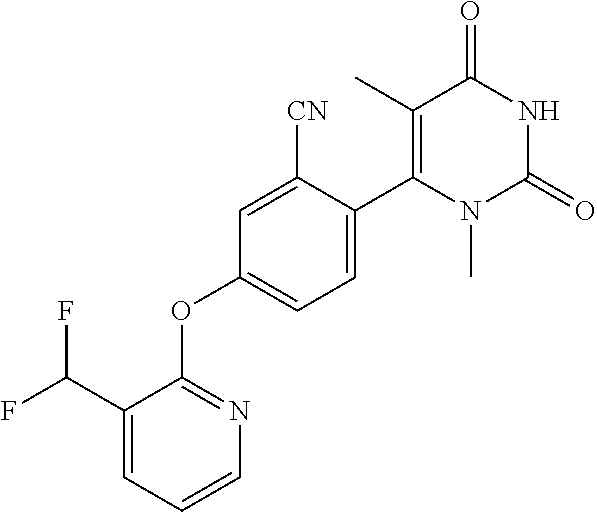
C1(C)=C(C2=CC=C(OC3=NC=CC=C3C(F)F)C=C2[CN])N(C)C(=O)NC1=O
